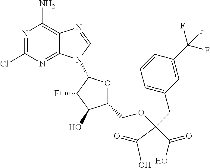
N1=C(Cl)N=C2C(=C1N)N=CN2C1OC(COC(C(O)=O)(C(=O)O)CC2=CC=CC(C(F)(F)F)=C2)C(O)C1F
